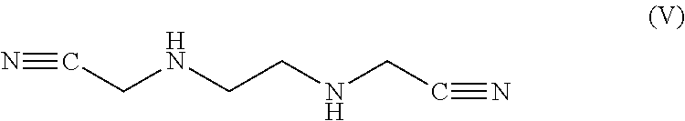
N#CCNCCNCC#N
